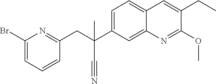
C12=CC(C(CC3=NC(Br)=CC=C3)(C#N)C)=CC=C1C=C(CC)C(OC)=N2
